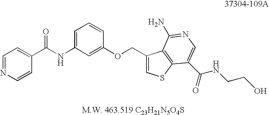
N1=CC=C(C(NC2=CC=CC(OCC3=CSC4=C3C(N)=NC=C4C(NCCO)=O)=C2)=O)C=C1
